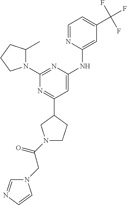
C1=NC(NC2=CC(C3CCN(C(=O)CN4C=NC=C4)C3)=NC(N3C(C)CCC3)=N2)=CC(C(F)(F)F)=C1
